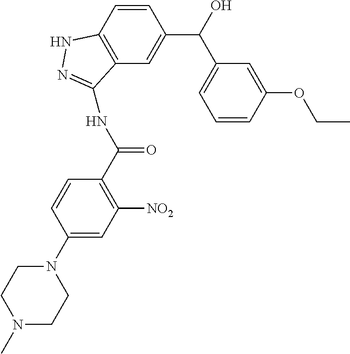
C1=CC(C(C2=CC=CC(OCC)=C2)O)=CC2=C1NN=C2NC(C1=C([NO2])C=C(N2CCN(C)CC2)C=C1)=O
